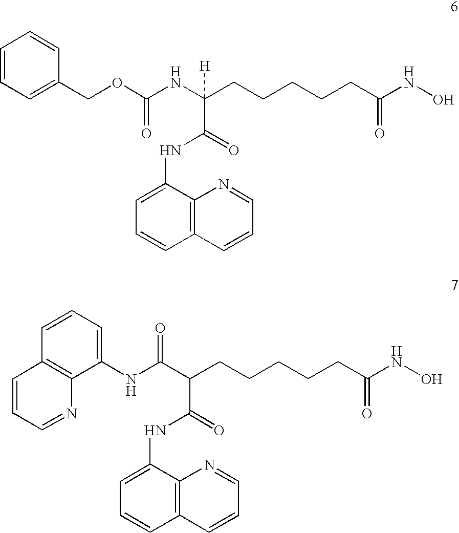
C1=CC=C(COC(NC(CCCCCC(NO)=O)([H])C(NC2=CC=CC3=C2N=CC=C3)=O)=O)C=C1.C1=C(NC(C(CCCCCC(NO)=O)C(NC2=CC=CC3=C2N=CC=C3)=O)=O)C2=C(C=C1)C=CC=N2
